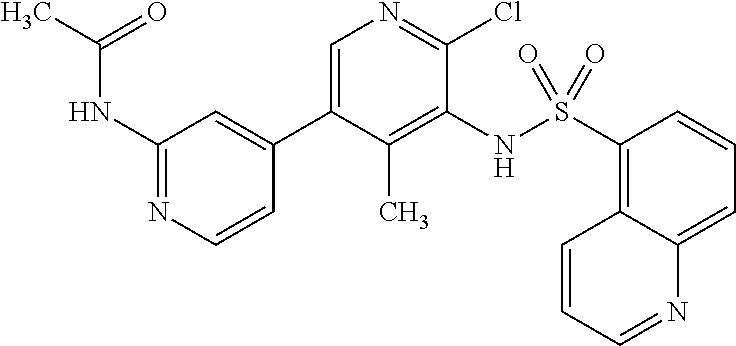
N(C1=NC=CC(C2=CN=C(Cl)C(NS(C3=C4C(=CC=C3)N=CC=C4)(=O)=O)=C2C)=C1)C(C)=O
